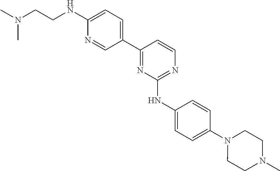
C1(C2=CC=C(NCCN(C)C)N=C2)=NC(NC2=CC=C(N3CCN(C)CC3)C=C2)=NC=C1
